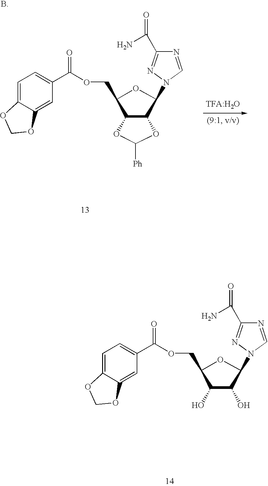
C1(COC(C2=CC=C3C(=C2)OCO3)=O)C(O)C(O)C(N2C=NC(C(N)=O)=N2)O1.C1(COC(C2=CC=C3C(=C2)OCO3)=O)C2C(C(N3C=NC(C(N)=O)=N3)O1)OC([Ph])O2
